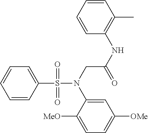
C1=C(S(=O)(=O)N(CC(NC2=C(C)C=CC=C2)=O)C2=CC([OMe])=CC=C2[MeO])C=CC=C1
